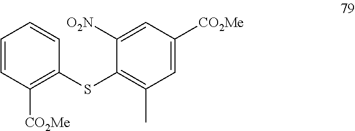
C1=CC([CO2Me])=C(SC2=C(C)C=C([CO2Me])C=C2[O2N])C=C1
